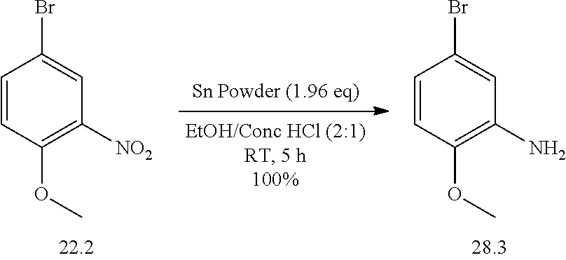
C1=CC(OC)=C(N)C=C1Br.[Sn Powder (1.96 eq)].C1=CC(OC)=C([NO2])C=C1Br
